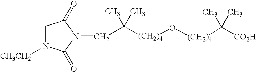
C([(CH2)4]O[(CH2)4]C([CO2H])(C)C)(C)(C)CN1C(=O)CN([CH3CH2])C1=O
